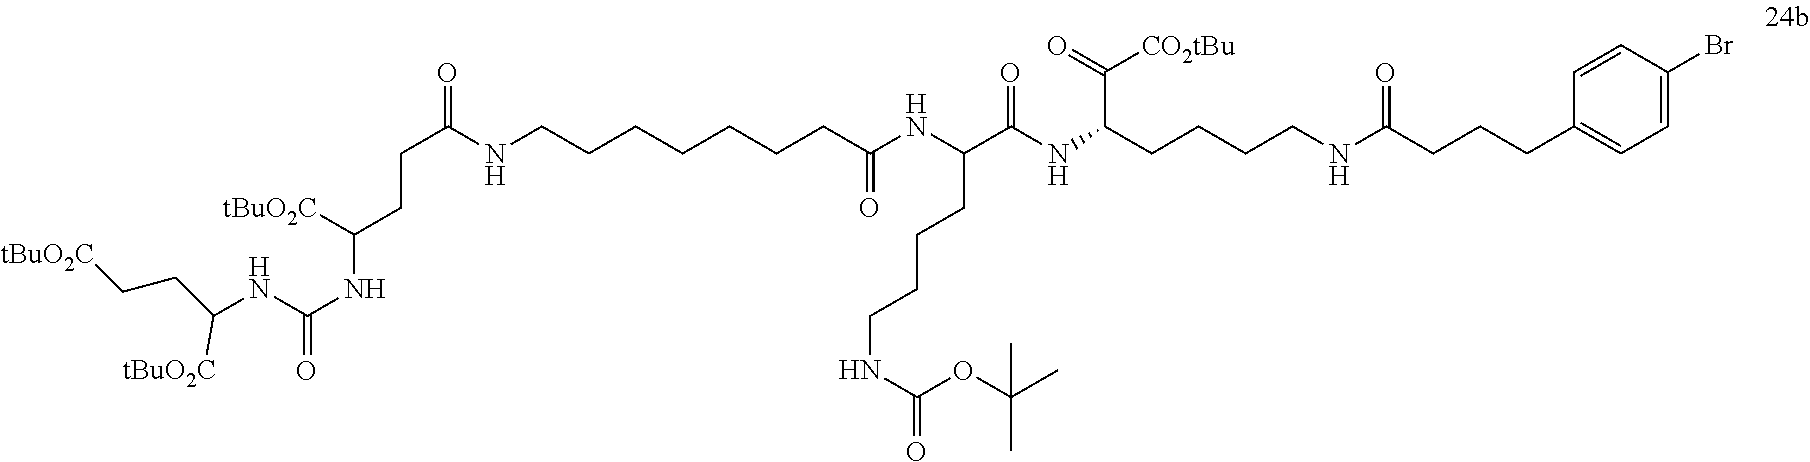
C(NC(NC([tBuO2C])CCC(=O)NCCCCCCCC(NC(C(NC(CCCCNC(CCCC1=CC=C(Br)C=C1)=O)C(=O)[CO2tBu])=O)CCCCNC(=O)OC(C)(C)C)=O)=O)(CC[tBuO2C])[tBuO2C]
